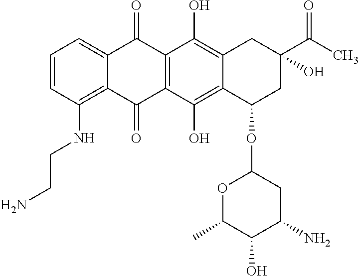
C1=CC(NCCN)=C2C(=C1)C(=O)C1=C(C2=O)C(O)=C2C(=C1O)CC(C(C)=O)(O)CC2OC1OC(C)C(O)C(N)C1
